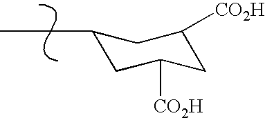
C1C([CO2H])CC([CO2H])CC1CC
